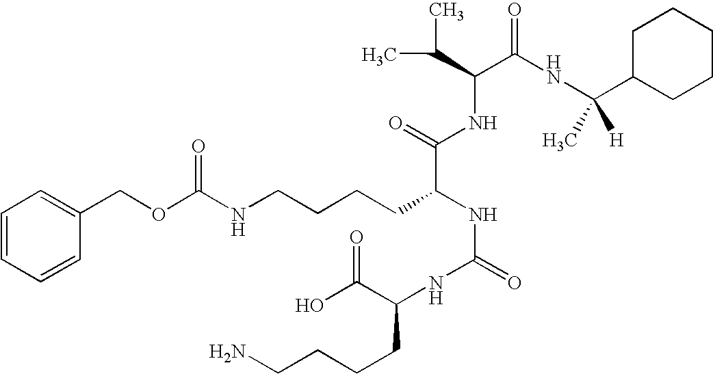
C1=CC=CC(COC(NCCCCC(NC(=O)NC(C(O)=O)CCCCN)C(NC(C(C)C)C(NC(C2CCCCC2)([H])C)=O)=O)=O)=C1
